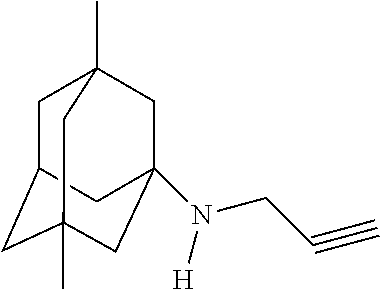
C1C2CC3(C)CC(N(CC#C)[H])(CC1(C)C3)C2
